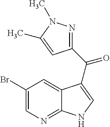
C1(Br)=CN=C2C(=C1)C(C(C1=NN(C)C(C)=C1)=O)=CN2
